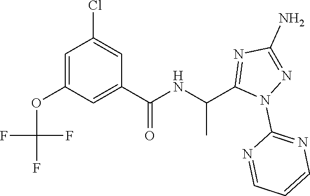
C1=C(OC(F)(F)F)C=C(C(=O)NC(C)C2=NC(N)=NN2C2=NC=CC=N2)C=C1Cl
